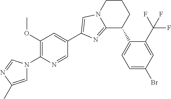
C12=NC(C3=CC(OC)=C(N4C=C(C)N=C4)N=C3)=CN1CCCC2C1=CC=C(Br)C=C1C(F)(F)F
